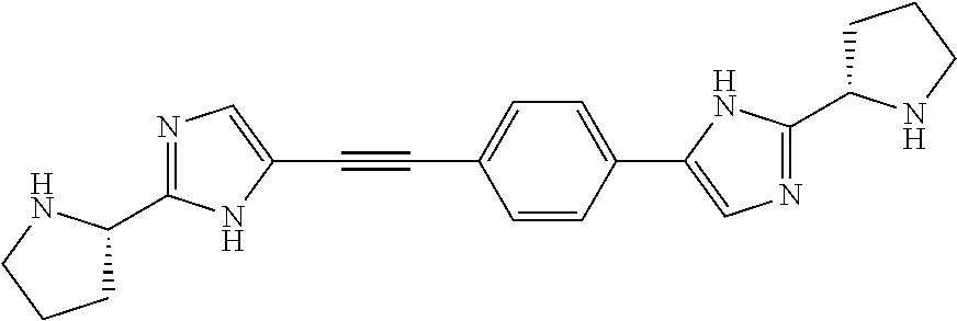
C1C(C2=NC=C(C3=CC=C(C#CC4=CN=C(C5CCCN5)N4)C=C3)N2)NCC1
